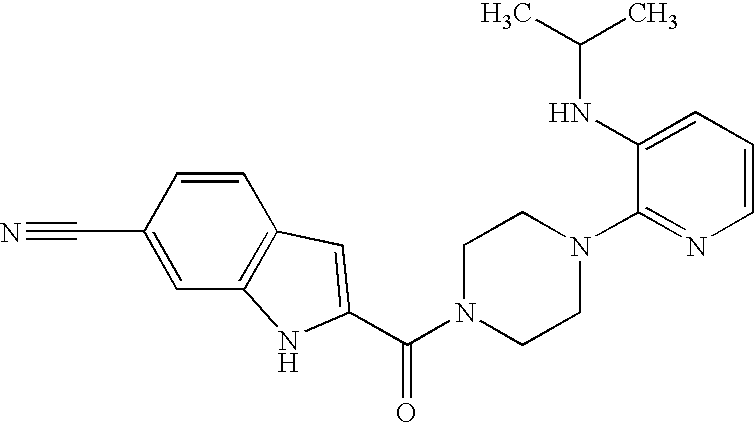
N#CC1=CC2=C(C=C1)C=C(C(=O)N1CCN(C3=NC=CC=C3NC(C)C)CC1)N2
